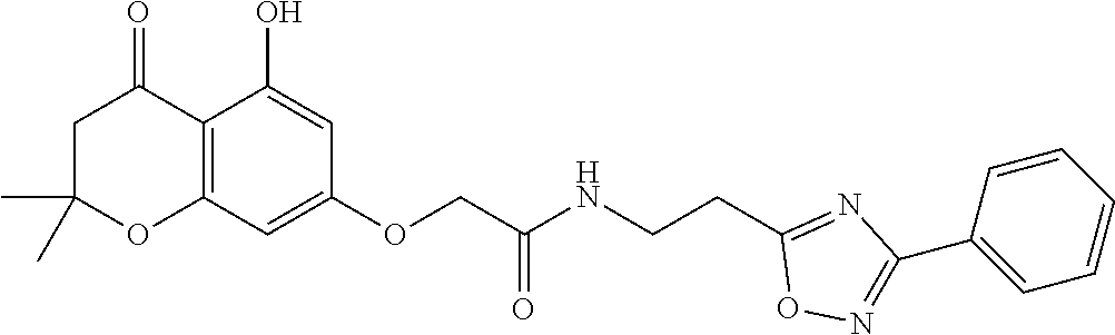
C1C(C)(C)OC2=C(C1=O)C(O)=CC(OCC(NCCC1=NC(C3=CC=CC=C3)=NO1)=O)=C2
